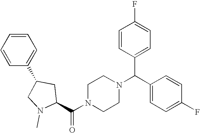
C(N1CCN(C(C2=CC=C(F)C=C2)C2=CC=C(F)C=C2)CC1)(=O)C1CC(C2=CC=CC=C2)CN1C
